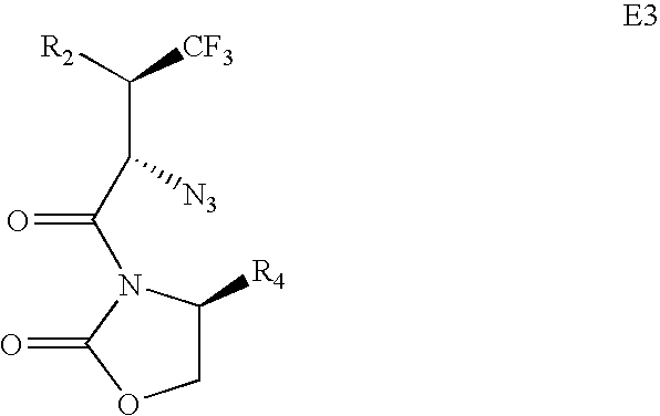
[R2]C([CF3])C(C(=O)N1C([R4])COC1=O)[N3]
